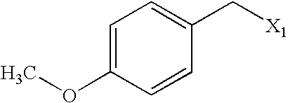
C1=C(OC)C=CC(C[X1])=C1
